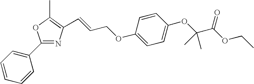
C1(C2=CC=CC=C2)=NC(C=CCOC2=CC=C(OC(C(OCC)=O)(C)C)C=C2)=C(C)O1
